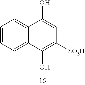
C1=CC=C2C(=C1)C(O)=CC([SO3H])=C2O
